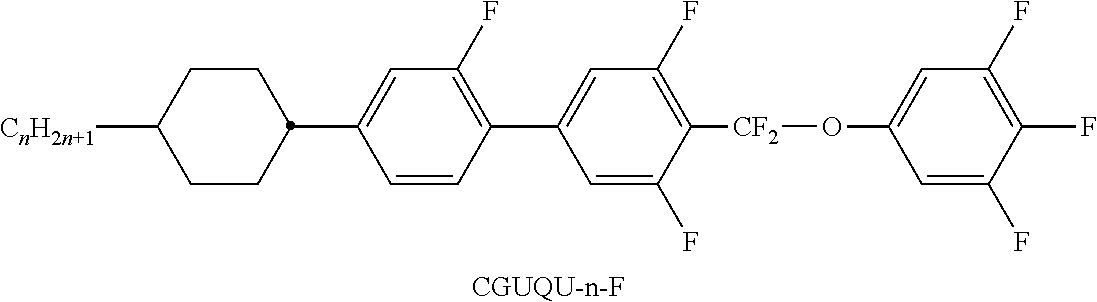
[CGUQU-n-F].C1=C(C2CCC([CnH2n+1])CC2)C=CC(C2=CC(F)=C([CF2]OC3=CC(F)=C(F)C(F)=C3)C(F)=C2)=C1F
